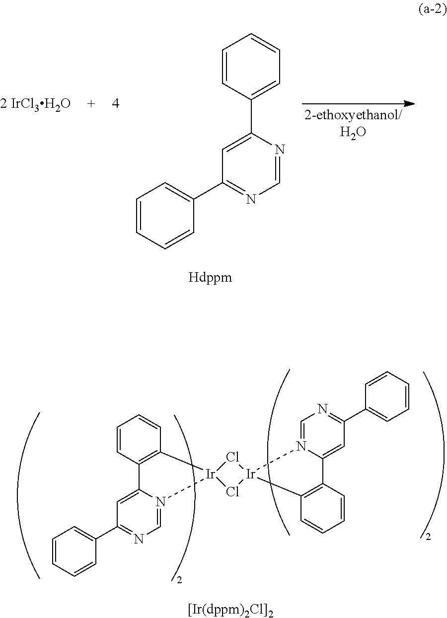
C12=CC(C3=CC=CC=C3)=NC=N1[Ir]1(C3=C2C=CC=C3)Cl[Ir]2(Cl1)N1=CN=C(C3=CC=CC=C3)C=C1C1=C2C=CC=C1.C1(C2=CC=CC=C2)=CC(C2=CC=CC=C2)=NC=N1.[2 IrCl3H2O]
